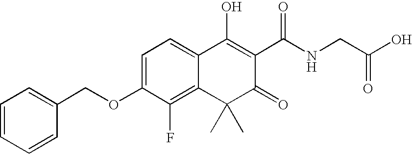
C1=C(OCC2=CC=CC=C2)C(F)=C2C(=C1)C(O)=C(C(NCC(O)=O)=O)C(=O)C2(C)C
